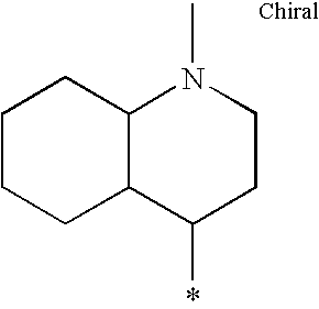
C1CCC2C(C1)N(C)CCC2*
